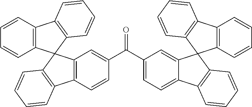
C12=C(C=CC=C1)C1=C(C=CC=C1)C21C2=C(C=CC(C(=O)C3=CC=C4C(=C3)C3(C5=C(C=CC=C5)C5=C3C=CC=C5)C3=C4C=CC=C3)=C2)C2=C1C=CC=C2
